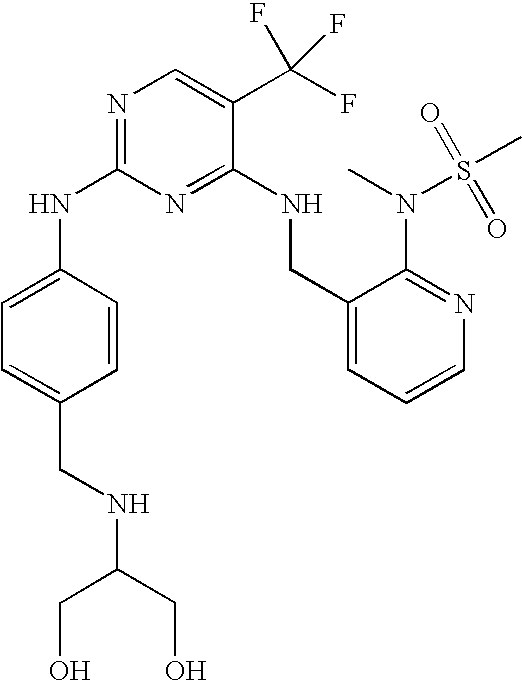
C1(NC2=NC=C(C(F)(F)F)C(NCC3=CC=CN=C3N(S(C)(=O)=O)C)=N2)=CC=C(CNC(CO)CO)C=C1
